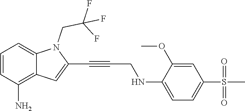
C(C#CC1=CC2=C(N)C=CC=C2N1CC(F)(F)F)NC1=CC=C(S(C)(=O)=O)C=C1OC
